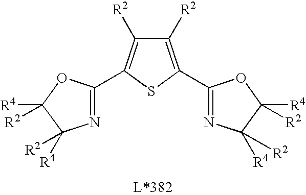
N1=C(C2=C([R2])C([R2])=C(C3=NC([R4])([R2])C([R4])([R2])O3)S2)OC([R4])([R2])C1([R4])[R2]
